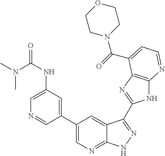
C1(C2=CN=C3C(=C2)C(C2=NC4=C(N2)N=CC=C4C(=O)N2CCOCC2)=NN3)=CC(NC(=O)N(C)C)=CN=C1
